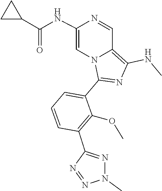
N1=NC(C2=C(OC)C(C3=NC(NC)=C4C=NC(NC(=O)C5CC5)=CN43)=CC=C2)=NN1C
